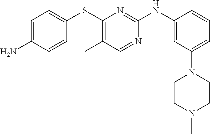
C1=C(N)C=CC(SC2=C(C)C=NC(NC3=CC(N4CCN(C)CC4)=CC=C3)=N2)=C1
